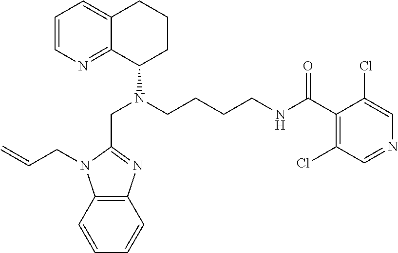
C1=CN=C2C(=C1)CCCC2N(CCCCNC(C1=C(Cl)C=NC=C1Cl)=O)CC1=NC2=C(N1CC=C)C=CC=C2
